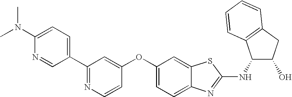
N1=C(C2=CC=C(N(C)C)N=C2)C=C(OC2=CC=C3C(=C2)SC(NC2C(O)CC4=C2C=CC=C4)=N3)C=C1
